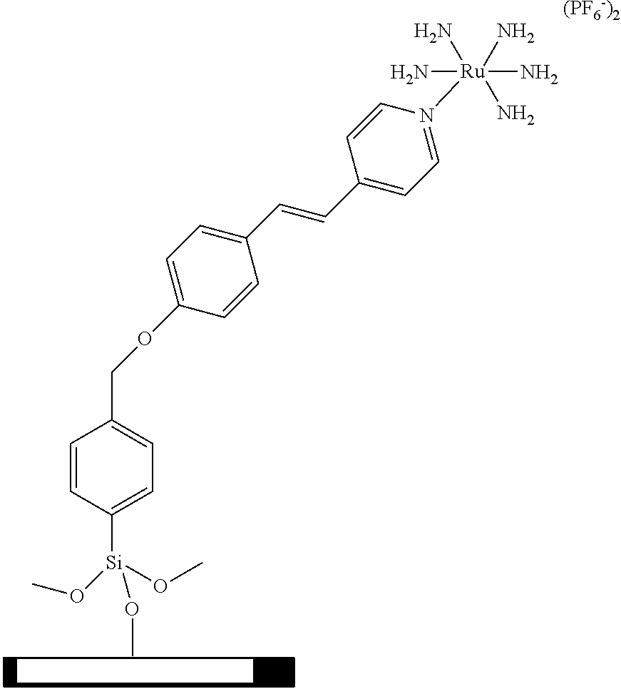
C1=CC(C=CC2=CC=C(OCC3=CC=C([Si](OC)(OC)OC)C=C3)C=C2)=CC=N1[Ru](N)(N)(N)(N)N.[(PF6-)2]
